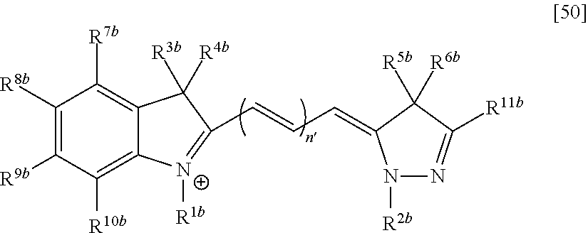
C1([R8b])=C([R9b])C([R10b])=C2C(=C1[R7b])C([R3b])([R4b])C(C=CC=C1N([R2b])N=C([R11b])C1([R5b])[R6b])=[N+]2[R1b]
